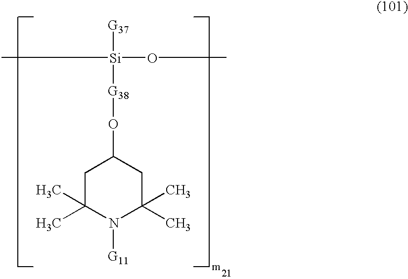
[Si](OC)([G37])([G38]OC1CC(C)(C)N([G11])C(C)(C)C1)C
